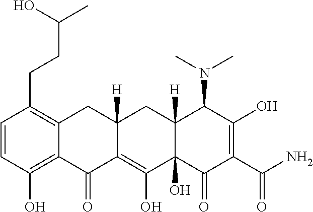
C1=CC(O)=C2C(=C1CCC(O)C)CC1([H])C(=C(O)C3(O)C([H])(C1)C(N(C)C)C(O)=C(C(N)=O)C3=O)C2=O
